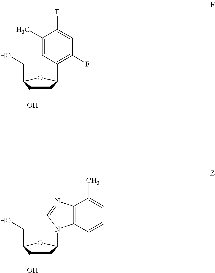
C1(C2CC(O)C(CO)O2)=C(F)C=C(F)C(C)=C1.C(O)C1C(O)CC(N2C3=C(N=C2)C(C)=CC=C3)O1
